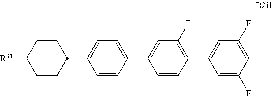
C1C([R31])CCC(C2=CC=C(C3=CC(F)=C(C4=CC(F)=C(F)C(F)=C4)C=C3)C=C2)C1
